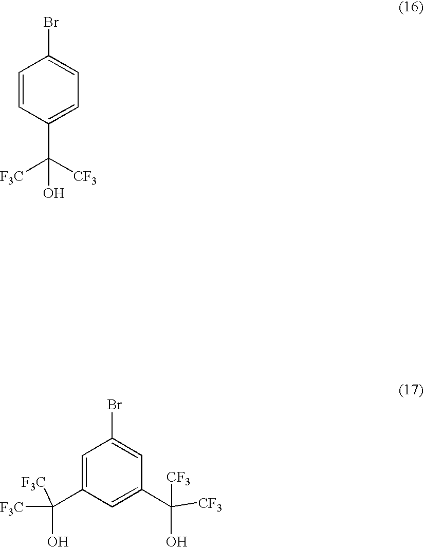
BrC1=CC=C(C([F3C])([CF3])O)C=C1.BrC1=CC(C([CF3])(O)[CF3])=CC(C([F3C])(O)[F3C])=C1
